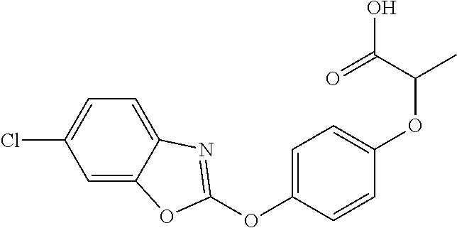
C1=C2C(=CC=C1Cl)N=C(OC1=CC=C(OC(C)C(=O)O)C=C1)O2
